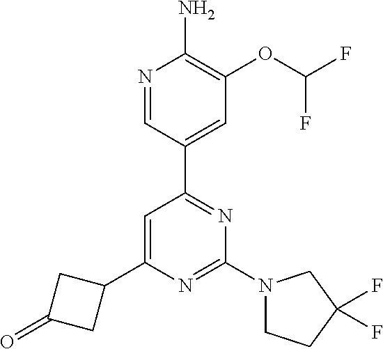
C1=C(C2CC(=O)C2)N=C(N2CCC(F)(F)C2)N=C1C1=CC(OC(F)F)=C(N)N=C1
